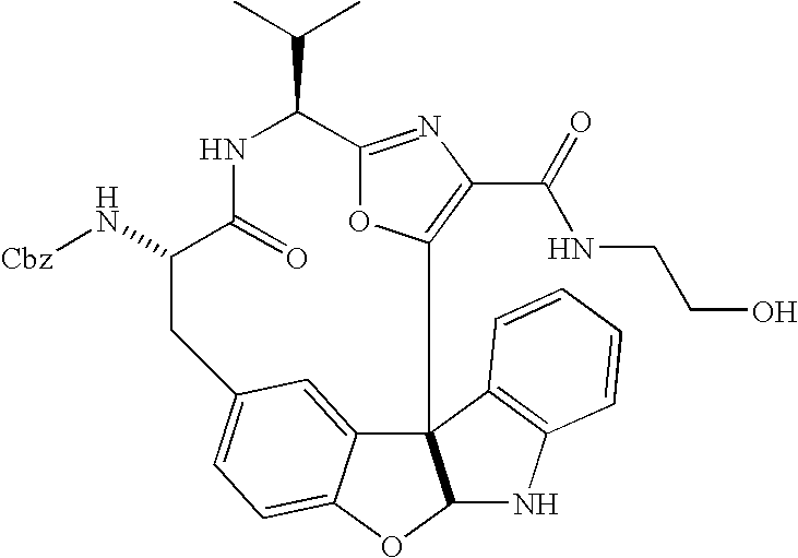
C12=NC(C(NCCO)=O)=C(O1)C13C4=CC(=CC=C4OC1NC1=C3C=CC=C1)CC(N[Cbz])C(=O)NC2C(C)C
